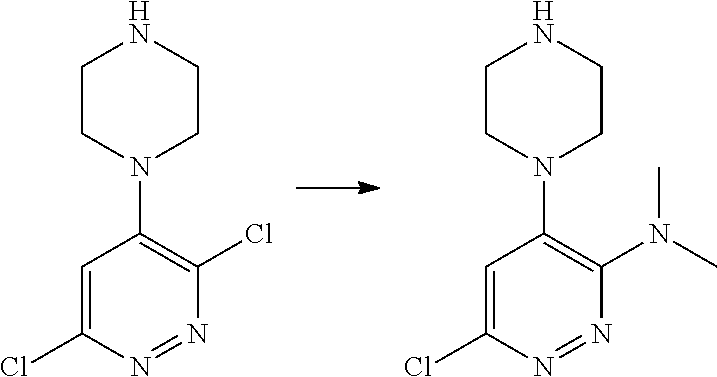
C1CN(C2=C(Cl)N=NC(Cl)=C2)CCN1.C1CN(C2=C(N(C)C)N=NC(Cl)=C2)CCN1
